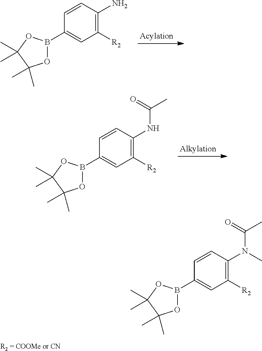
O1B(C2=CC([R2])=C(N)C=C2)OC(C)(C)C1(C)C.O1B(C2=CC([R2])=C(NC(C)=O)C=C2)OC(C)(C)C1(C)C.O1B(C2=CC([R2])=C(N(C(C)=O)C)C=C2)OC(C)(C)C1(C)C
